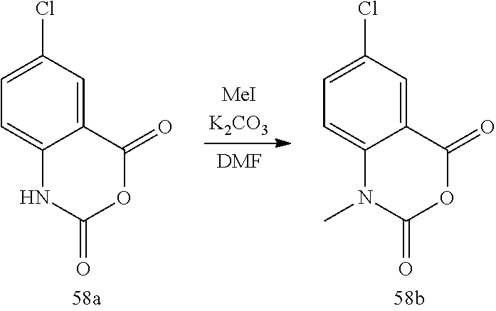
C12=CC(Cl)=CC=C1NC(=O)OC2=O.[MeIK2CO3].[DMF].C12=CC(Cl)=CC=C1N(C)C(=O)OC2=O
